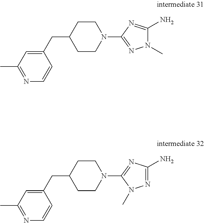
C(C1CCN(C2=NN(C)C(N)=N2)CC1)C1=CC(C)=NC=C1.C(C1CCN(C2=NC(N)=NN2C)CC1)C1=CC(C)=NC=C1
